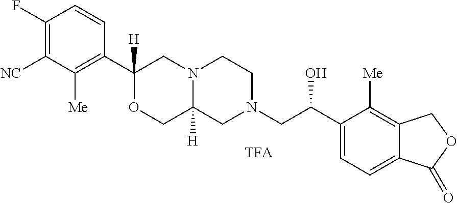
C1(F)=C([NC])C([Me])=C(C2([H])OCC3([H])N(C2)CCN(CC(C2=CC=C4C(=C2[Me])COC4=O)O)C3)C=C1.[TFA]
